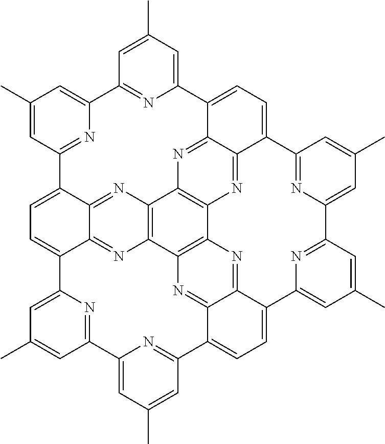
C1=C2C3=NC4=C5N=C3C(=C1)C1=CC(C)=CC(=N1)C1=CC(C)=CC(=N1)C1=CC=C3C6=NC(=C5N=C61)C1=C4N=C4C(=N1)C(=CC=C4C1=CC(C)=CC(=N1)C1=CC(C)=CC2=N1)C1=NC(=CC(C)=C1)C1=NC3=CC(C)=C1
